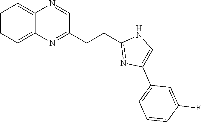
C1=CC=C2C(=C1)N=CC(CCC1=NC(C3=CC=CC(F)=C3)=CN1)=N2
